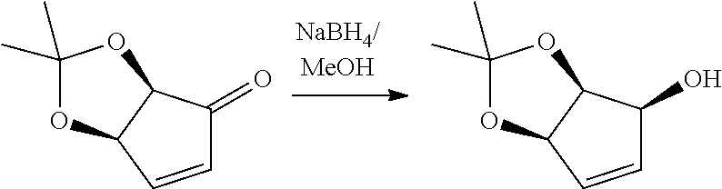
C1(C)(C)OC2C(O1)C(=O)C=C2.C1(C)(C)OC2C(O1)C(O)C=C2
